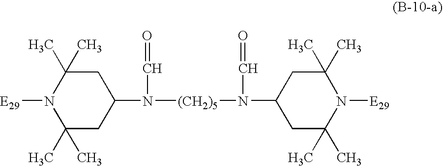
C1(C)(C)CC(N([(CH2)5]N(C2CC(C)(C)N([E29])C(C)(C)C2)C=O)C=O)CC(C)(C)N1[E29]
